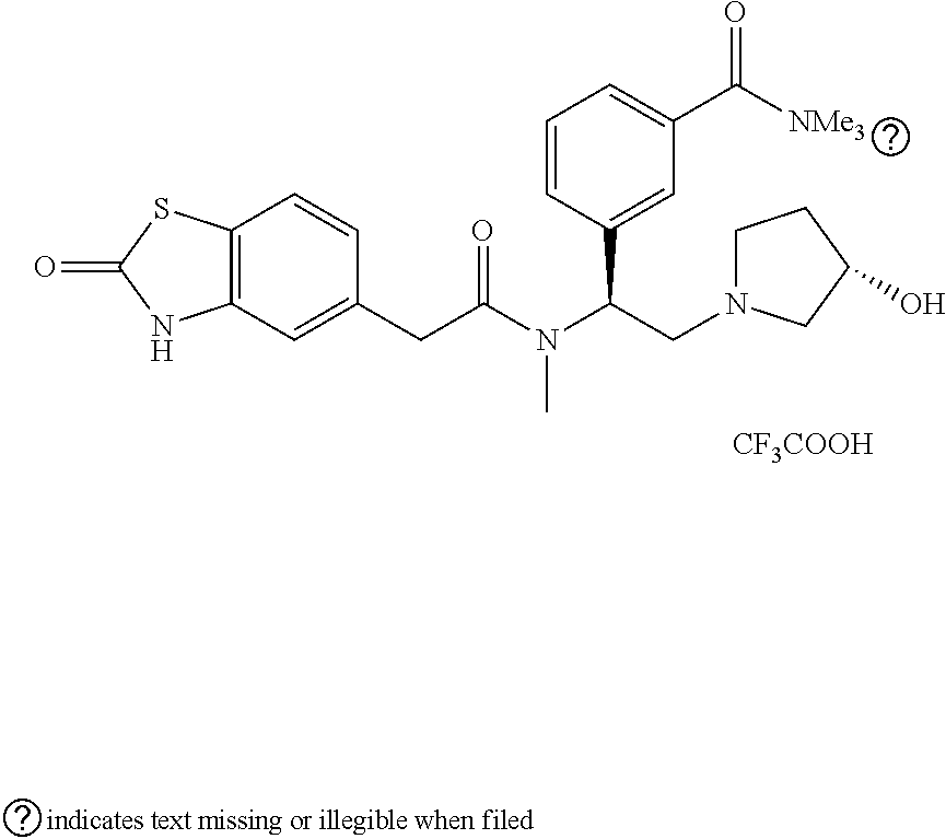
C12=C(C=C(CC(=O)N(C)C(C3=CC(C(=O)[NMe3])=CC=C3)CN3CCC(O)C3)C=C1)NC(=O)S2.[CF3COOH]
